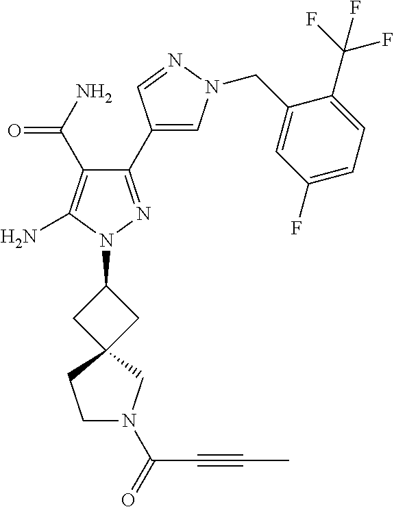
C1N(C(=O)C#CC)CC2(C1)CC(N1N=C(C3=CN(CC4=CC(F)=CC=C4C(F)(F)F)N=C3)C(C(=O)N)=C1N)C2
